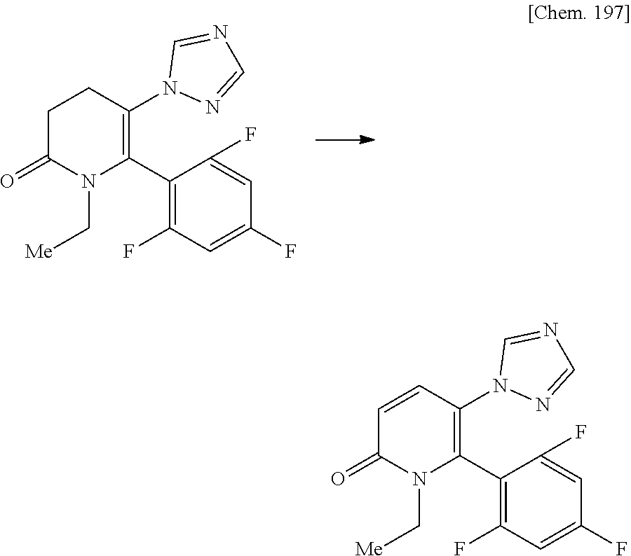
C1C(=O)N(C[Me])C(C2=C(F)C=C(F)C=C2F)=C(N2N=CN=C2)C1.C1=CC(N2N=CN=C2)=C(C2=C(F)C=C(F)C=C2F)N(C[Me])C1=O
